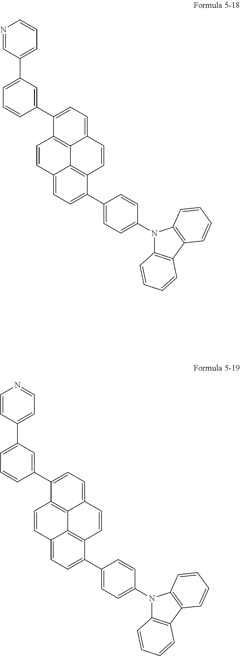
C12=C3C(=CC=C1C1=CC(C4=CC=CN=C4)=CC=C1)C=CC1=C3C(=CC=C1C1=CC=C(N3C4=C(C5=C3C=CC=C5)C=CC=C4)C=C1)C=C2.C12=C3C(=CC=C1C1=CC(C4=CC=NC=C4)=CC=C1)C=CC1=C3C(=CC=C1C1=CC=C(N3C4=C(C5=C3C=CC=C5)C=CC=C4)C=C1)C=C2
